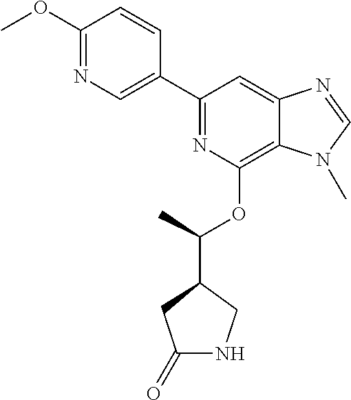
N1=C(C2=CN=C(OC)C=C2)C=C2C(=C1OC(C)C1CNC(=O)C1)N(C)C=N2
